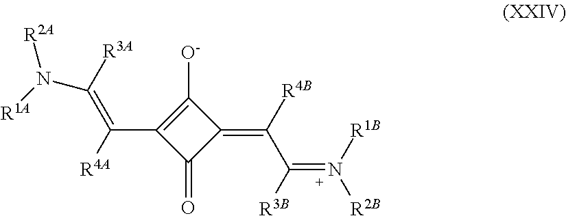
C1([O-])=C(C([R4A])=C([R3A])N([R1A])[R2A])C(=O)C1=C([R4B])C(=N([R2B])[R1B])[R3B]
